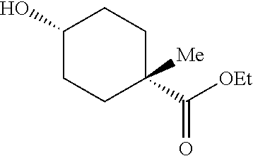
C1(O)CCC(C([OEt])=O)([Me])CC1
